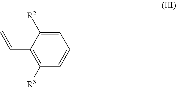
C1(C=C)=C([R3])C=CC=C1[R2]
